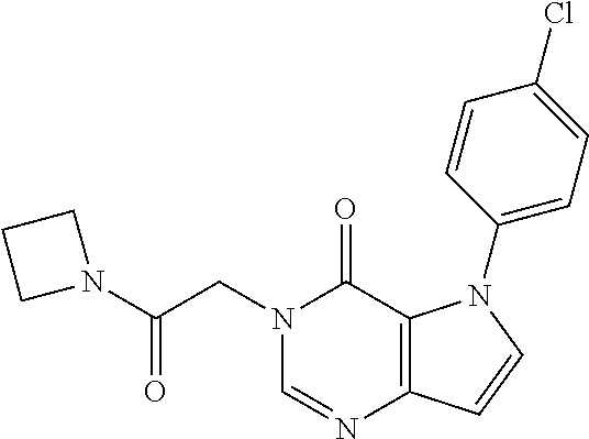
N1(CC(N2CCC2)=O)C=NC2=C(N(C3=CC=C(Cl)C=C3)C=C2)C1=O
